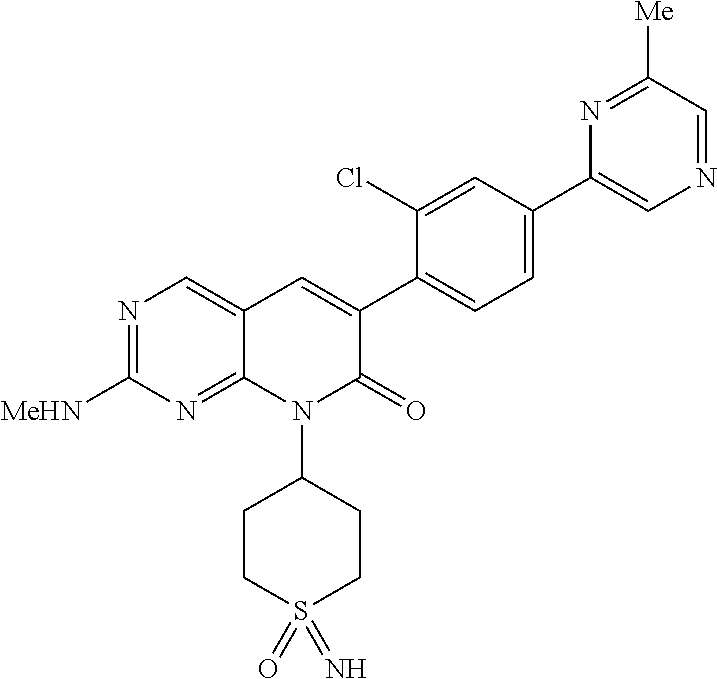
N1=C([MeHN])N=C2C(=C1)C=C(C1=CC=C(C3=CN=CC([Me])=N3)C=C1Cl)C(=O)N2C1CCS(=O)(=N)CC1
